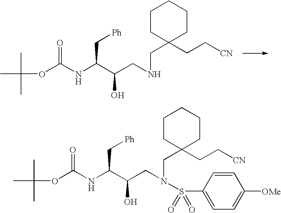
O(C(NC(C(CNCC1(CC[CN])CCCCC1)O)C[Ph])=O)C(C)(C)C.O(C(NC(C(CN(CC1(CC[CN])CCCCC1)S(C1=CC=C([OMe])C=C1)(=O)=O)O)C[Ph])=O)C(C)(C)C
